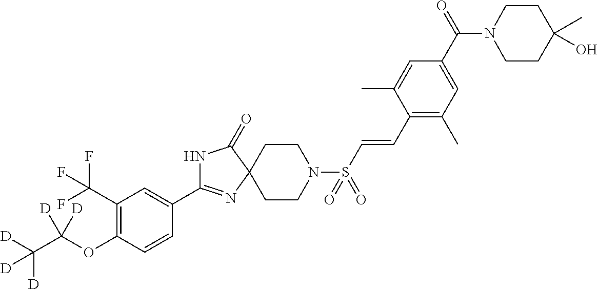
N1C(C2=CC(C(F)(F)F)=C(OC(C([D])([D])[D])([D])[D])C=C2)=NC2(C1=O)CCN(S(C=CC1=C(C)C=C(C(N3CCC(C)(O)CC3)=O)C=C1C)(=O)=O)CC2
